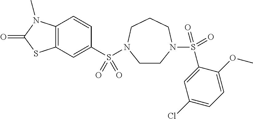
C1=CC2=C(C=C1S(=O)(=O)N1CCN(S(C3=CC(Cl)=CC=C3OC)(=O)=O)CCC1)SC(=O)N2C
